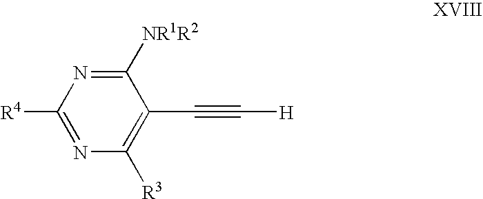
C(#C[H])C1=C([R3])N=C([R4])N=C1[NR1R2]
